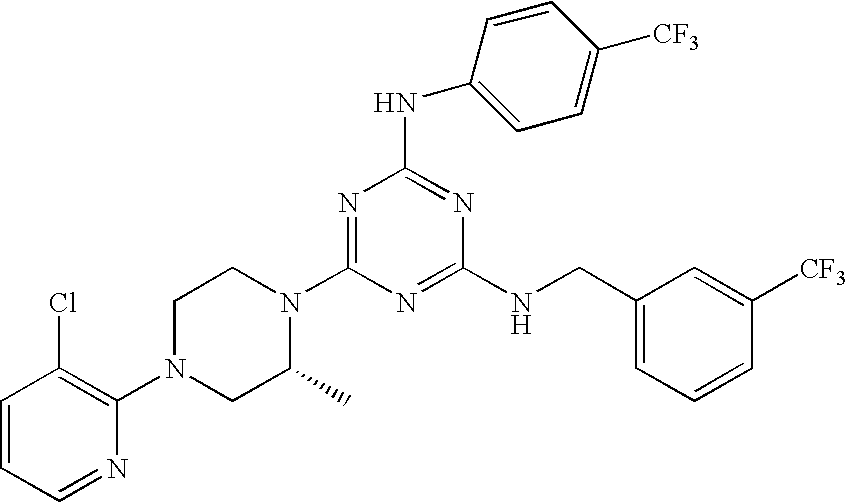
C1=CC=NC(N2CC(C)N(C3=NC(NC4=CC=C([CF3])C=C4)=NC(NCC4=CC=CC([CF3])=C4)=N3)CC2)=C1Cl
